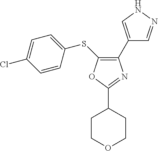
C1(C2=CNN=C2)=C(SC2=CC=C(Cl)C=C2)OC(C2CCOCC2)=N1
